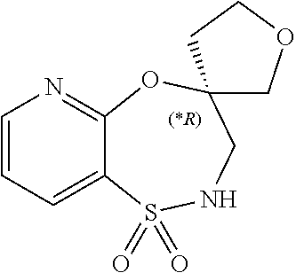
C1=CC=C2C(=N1)OC1(CNS2(=O)=O)COCC1
